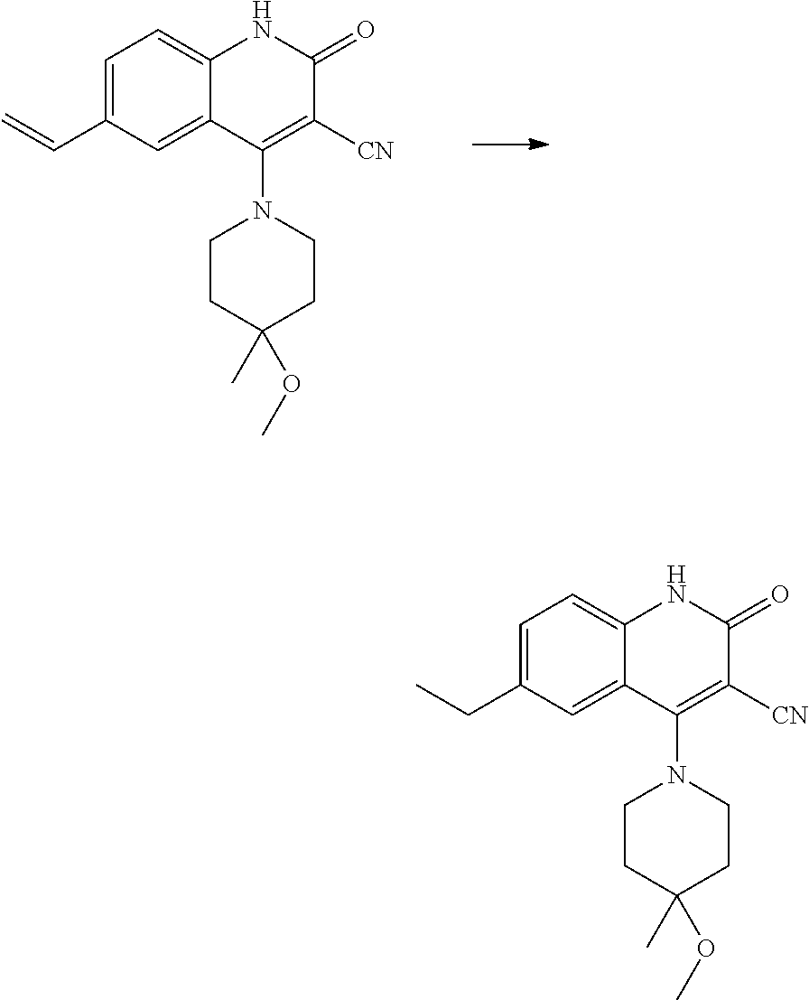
C1=C(C=C)C=C2C(=C1)NC(=O)C([CN])=C2N1CCC(C)(OC)CC1.C1=C(CC)C=C2C(=C1)NC(=O)C([CN])=C2N1CCC(C)(OC)CC1
